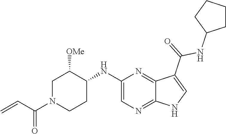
C1N(C(C=C)=O)CCC(NC2=CN=C3C(=N2)C(C(=O)NC2CCCC2)=CN3)C1[OMe]
